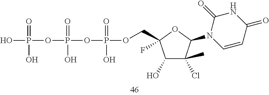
OP(OP(OP(OCC1(F)C(O)C(Cl)(C)C(N2C=CC(=O)NC2=O)O1)(=O)O)(=O)O)(O)=O
